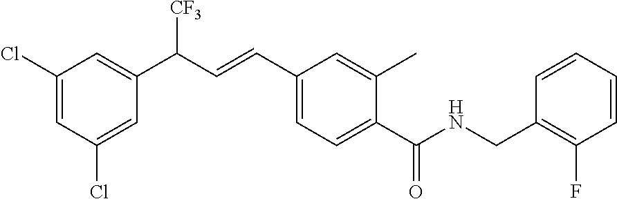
C1(Cl)=CC(Cl)=CC(C(C=CC2=CC=C(C(=O)NCC3=C(F)C=CC=C3)C(C)=C2)[CF3])=C1
